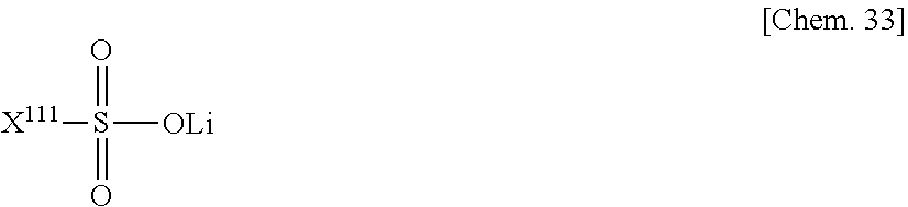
S(=O)(=O)([OLi])[X111]
